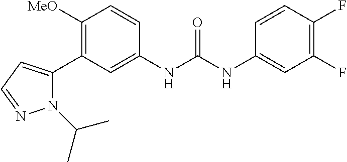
C1([MeO])=C(C2=CC=NN2C(C)C)C=C(NC(NC2=CC(F)=C(F)C=C2)=O)C=C1
